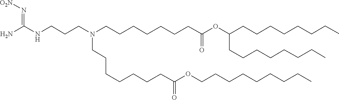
C(CC)CCCCCCOC(CCCCCCCN(CCCCCCCC(=O)OC(CCCCCCCC)CCCCCCCC)CCCNC(=N[O2N])N)=O
